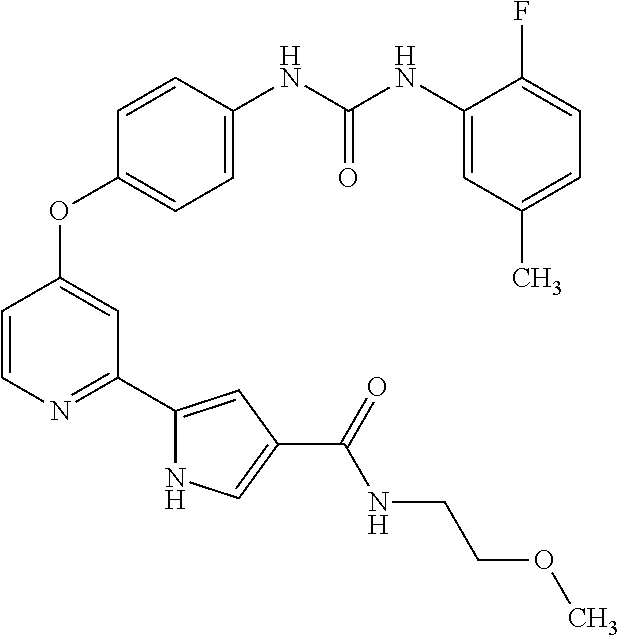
C1=CN=C(C2=CC(C(=O)NCCOC)=CN2)C=C1OC1=CC=C(NC(NC2=CC(C)=CC=C2F)=O)C=C1
